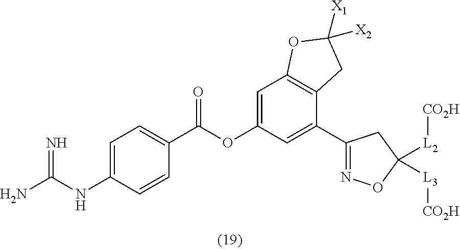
C1=C(NC(N)=N)C=CC(C(OC2=CC3=C(C(C4=NOC([L2][CO2H])([L3][CO2H])C4)=C2)CC([X2])([X1])O3)=O)=C1
